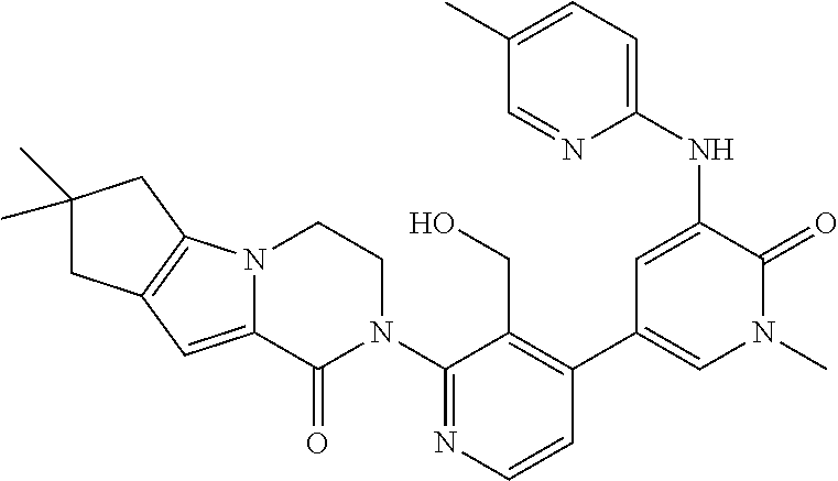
C12=C(N3C(=C1)C(=O)N(C1=NC=CC(C4=CN(C)C(=O)C(NC5=CC=C(C)C=N5)=C4)=C1CO)CC3)CC(C)(C)C2
